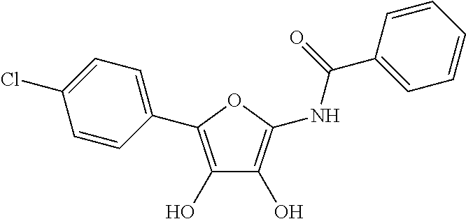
C1=CC(C2=C(O)C(O)=C(NC(C3=CC=CC=C3)=O)O2)=CC=C1Cl
